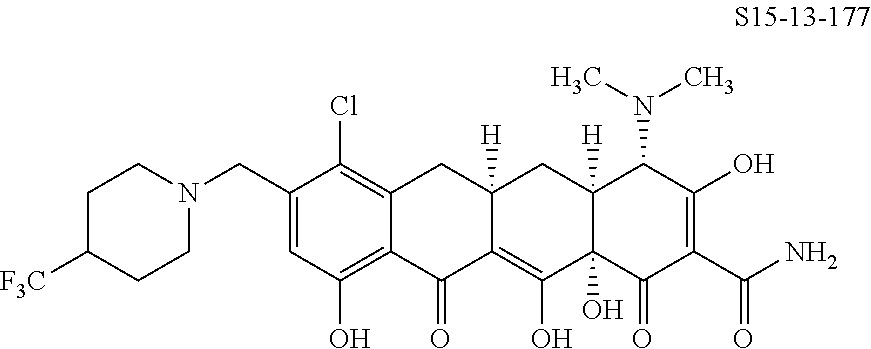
N1(CC2=CC(O)=C3C(=C2Cl)CC2([H])C(=C(O)C4(O)C([H])(C2)C(N(C)C)C(O)=C(C(N)=O)C4=O)C3=O)CCC([F3C])CC1
